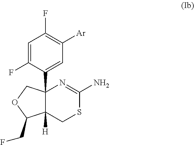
C1(C23C([H])(C(CF)OC2)CSC(N)=N3)=CC([Ar])=C(F)C=C1F
